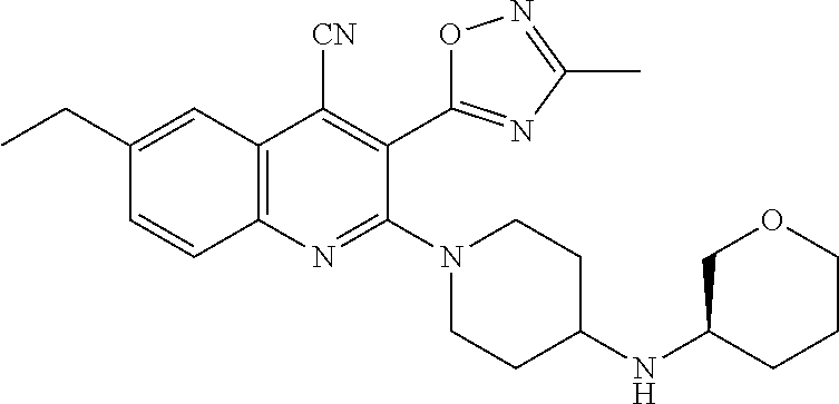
C1(CC)=CC2=C(C=C1)N=C(N1CCC(NC3COCCC3)CC1)C(C1=NC(C)=NO1)=C2[CN]
